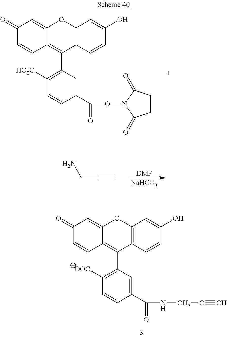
C12=C(C=CC(O)=C1)C(C1=C([OOC])C=CC(C(=O)NCC#C)=C1)=C1C(=CC(=O)C=C1)O2.C12=C(C=CC(O)=C1)C(C1=C([HO2C])C=CC(C(=O)ON3C(=O)CCC3=O)=C1)=C1C(=CC(=O)C=C1)O2.[DMF].[NaHCO3].C(C#C)N
